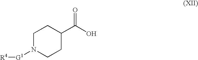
C1N([G1][R4])CCC(C(O)=O)C1
